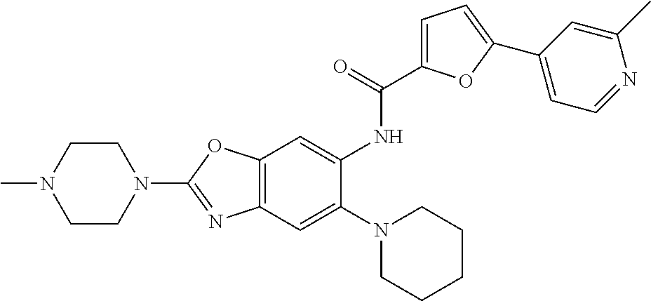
C12=C(OC(N3CCN(C)CC3)=N1)C=C(NC(=O)C1=CC=C(C3=CC=NC(C)=C3)O1)C(N1CCCCC1)=C2
